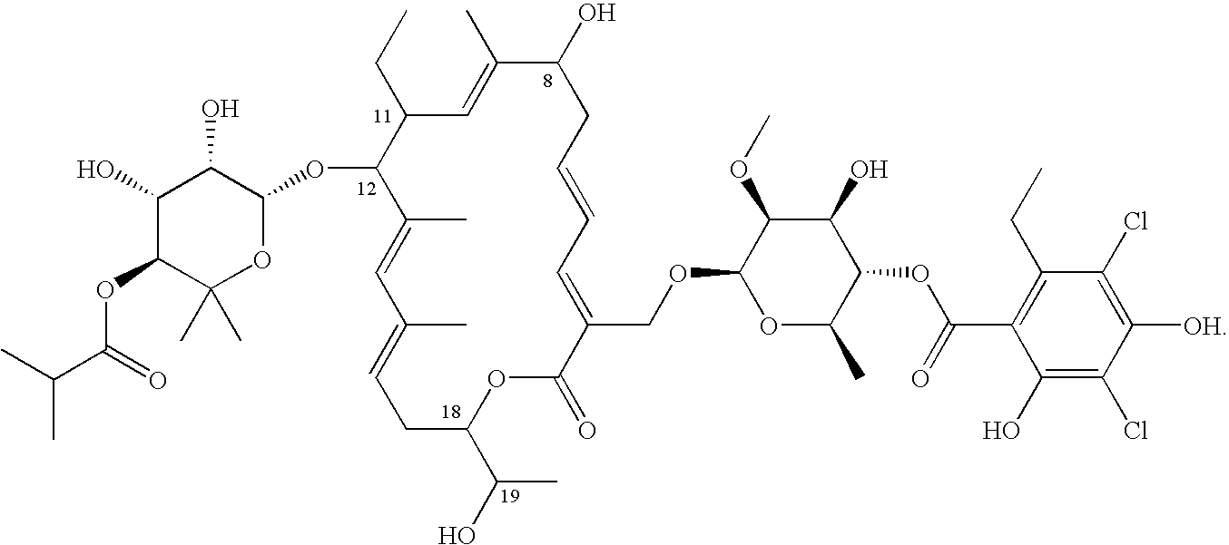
C1(CC)C=C(C)C(O)CC=CC=C(COC2OC(C)C(OC(C3=C(CC)C(Cl)=C([OH])C(Cl)=C3O)=O)C(O)C2OC)C(=O)OC(C(C)O)CC=C(C)C=C(C)C1OC1C(O)C(O)C(OC(C(C)C)=O)C(C)(C)O1
